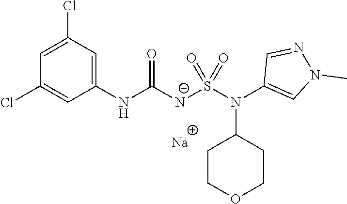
[Na].C1(NC([N-]S(N(C2=CN(C)N=C2)C2CCOCC2)(=O)=O)=O)=CC(Cl)=CC(Cl)=C1
